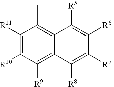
C1([R11])=C([R10])C([R9])=C2C(=C1C)C([R5])=C([R6])C([R7])=C2[R8]
